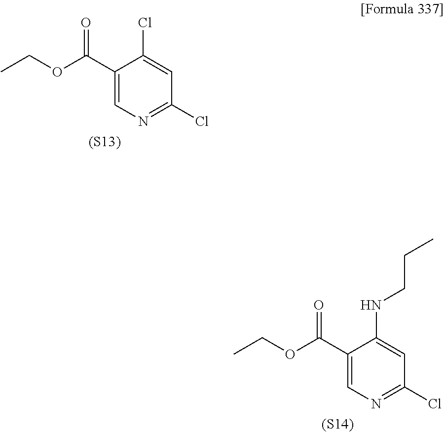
C1(C(OCC)=O)=CN=C(Cl)C=C1Cl.[(S13)].C1(C(OCC)=O)=CN=C(Cl)C=C1NCCC.[(S14)]
